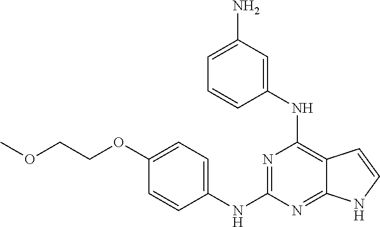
N1=C(NC2=CC=C(OCCOC)C=C2)N=C2C(=C1NC1=CC(N)=CC=C1)C=CN2
